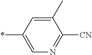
C1=C(*)C=C(C)C([CN])=N1
